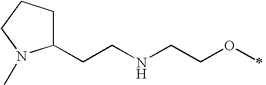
C1(CCNCCOC)CCCN1C
